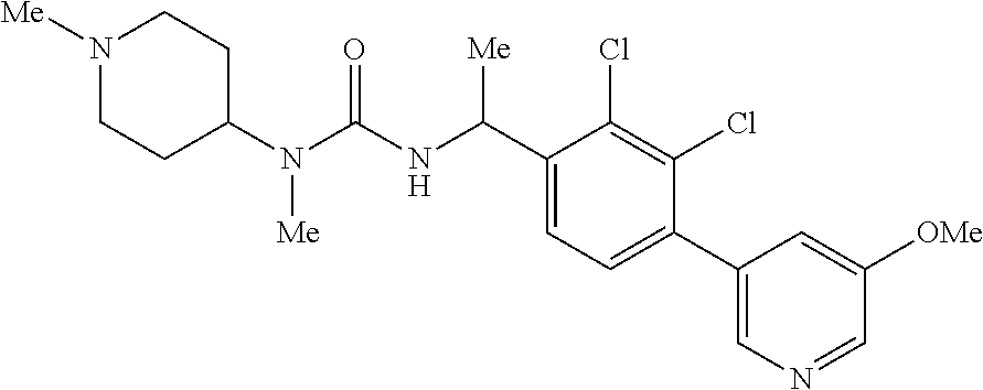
C1(N(C(NC(C2=CC=C(C3=CN=CC([OMe])=C3)C(Cl)=C2Cl)[Me])=O)[Me])CCN([Me])CC1
